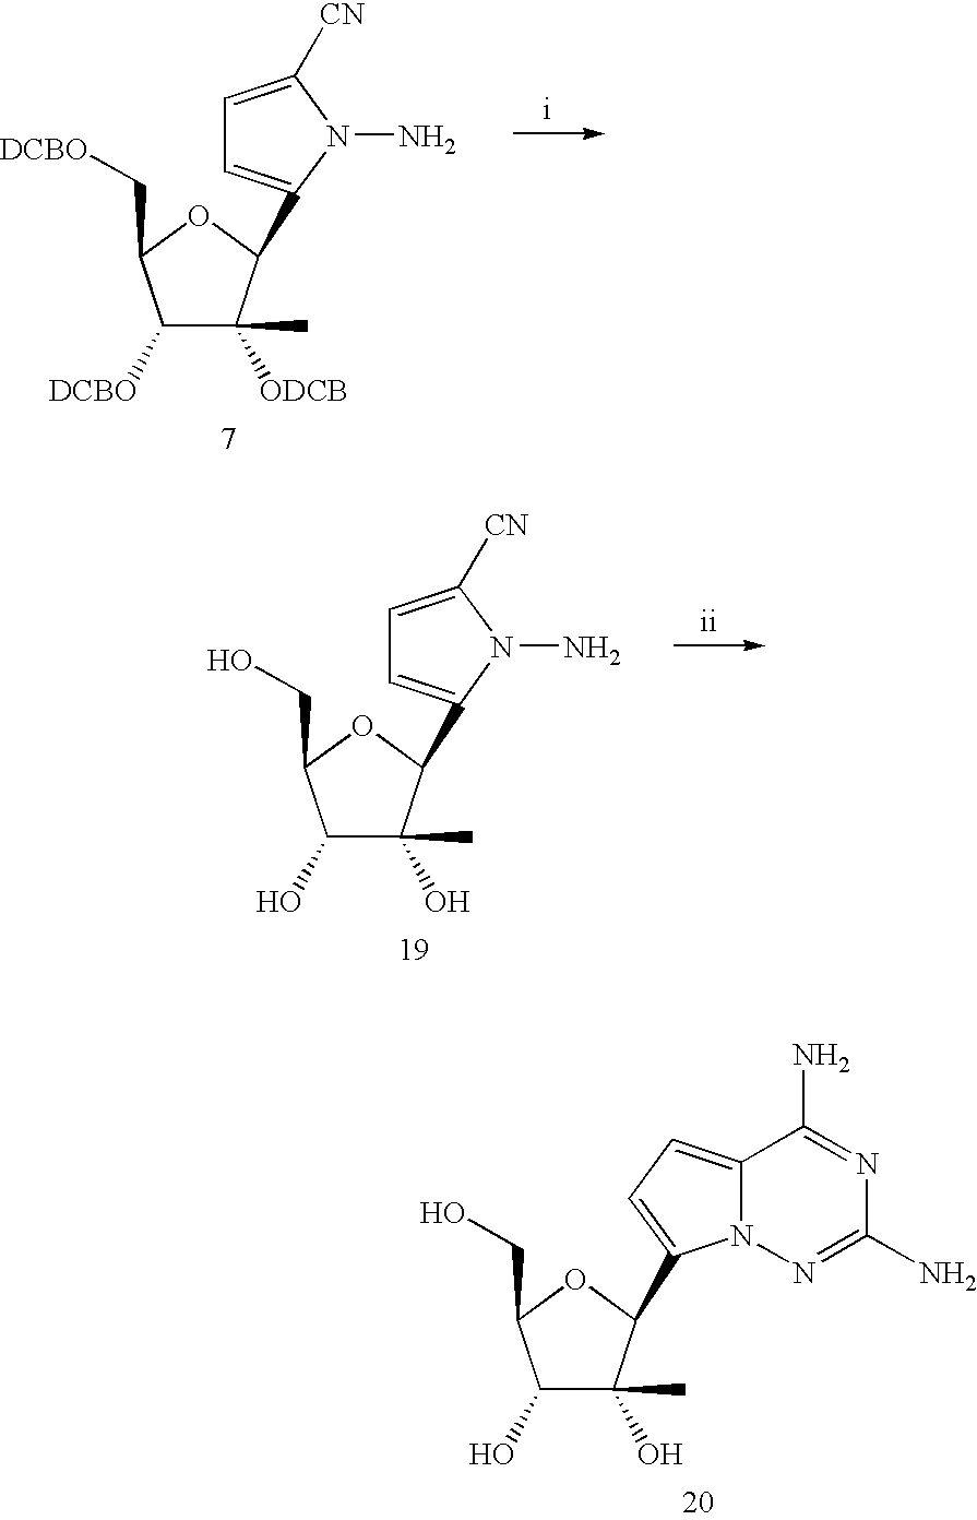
C1([DCBO])C([ODCB])(C)C(C2=CC=C([CN])N2N)OC1C[DCBO].C1(O)C(O)(C)C(C2=CC=C([CN])N2N)OC1CO.C1(O)C(O)(C)C(C2=CC=C3N2N=C(N)N=C3N)OC1CO
